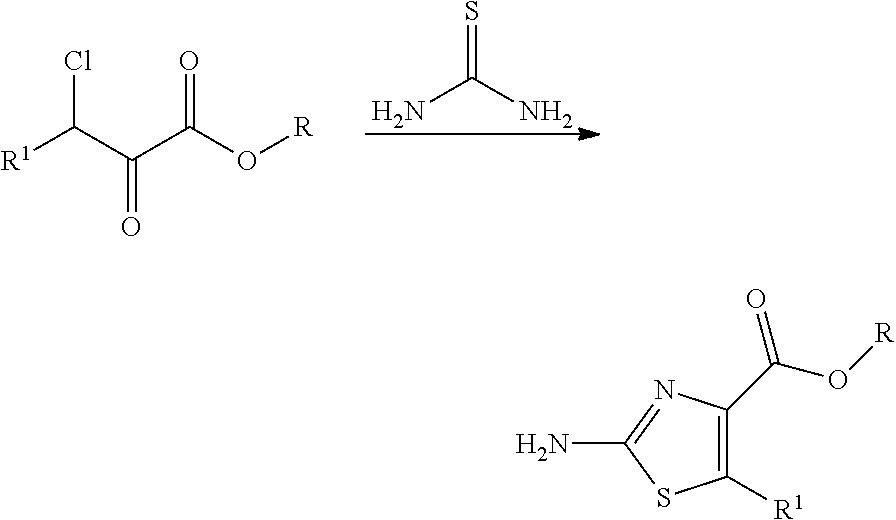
S=C(N)N.[R1]C(C(C(O[R])=O)=O)Cl.C1([R1])=C(C(O[R])=O)N=C(N)S1
